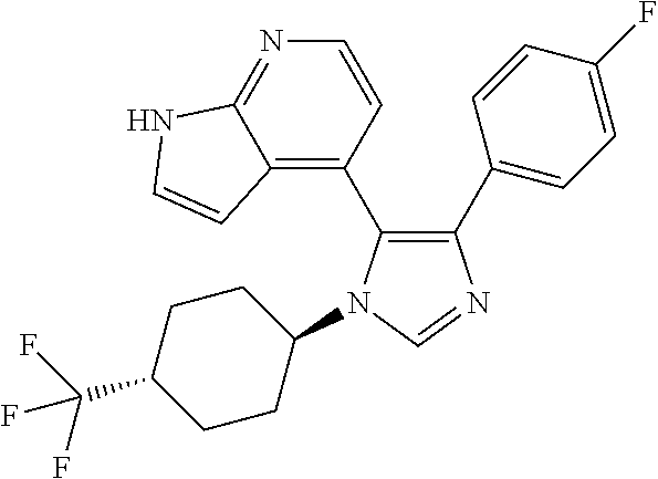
C1(C2=CC=C(F)C=C2)=C(C2=C3C(=NC=C2)NC=C3)N(C2CCC(C(F)(F)F)CC2)C=N1
